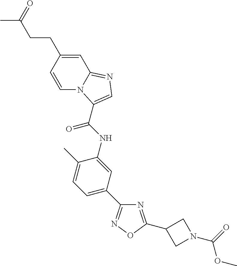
N1=C(C2CN(C(OC)=O)C2)ON=C1C1=CC=C(C)C(NC(=O)C2=CN=C3N2C=CC(CCC(=O)C)=C3)=C1
